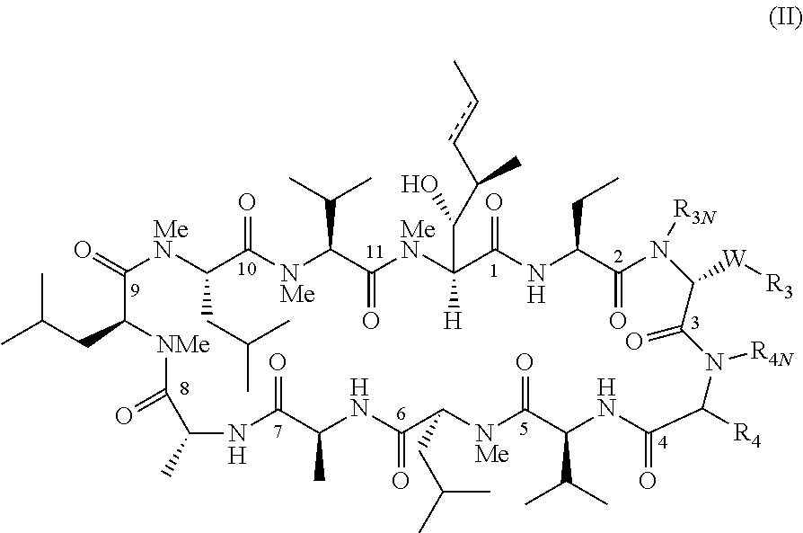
CC(CC1C(=O)[MeN]C(CC(C)C)C(=O)[NMe]C(C(C)C)C(=O)[MeN]C(C(C(ccC)C)O)([H])C(=O)NC(CC)C(=O)N([R3N])C([W][R3])C(=O)N([R4N])C([R4])C(=O)NC(C(C)C)C(=O)[NMe]C(CC(C)C)C(=O)NC(C)C(=O)NC(C)C(=O)[NMe]1)C
